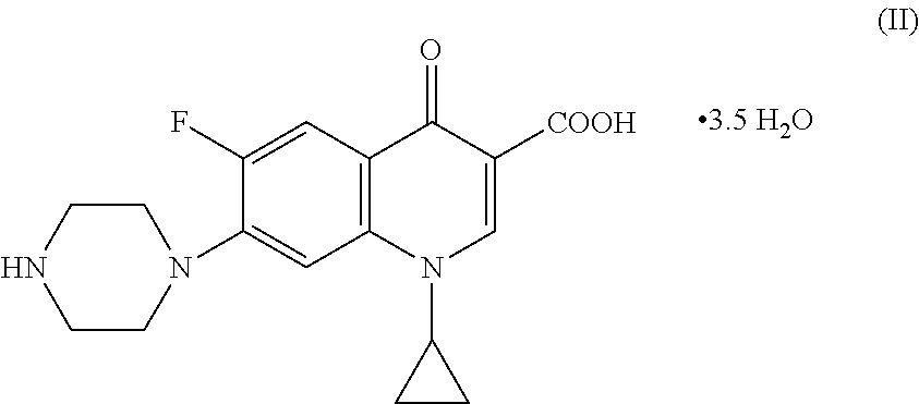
C12=C(C=C(F)C(N3CCNCC3)=C1)C(=O)C([COOH])=CN2C1CC1
